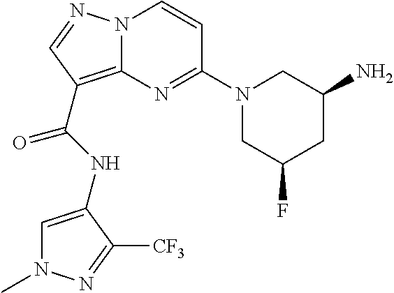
C1=C(NC(C2=C3N(N=C2)C=CC(N2CC(F)CC(N)C2)=N3)=O)C([CF3])=NN1C
